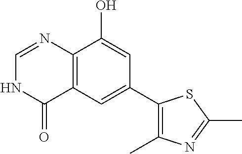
C12=C(C=C(C3=C(C)N=C(C)S3)C=C1O)C(=O)NC=N2
